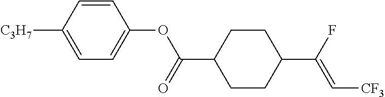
C1CC(C(F)=C[CF3])CCC1C(OC1=CC=C([C3H7])C=C1)=O
